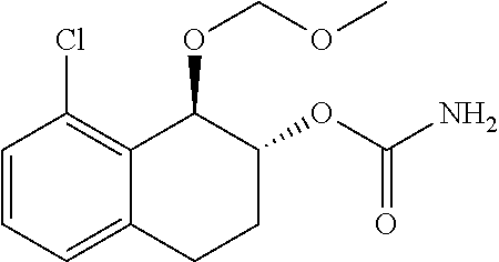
C1=CC=C2C(=C1Cl)C(OCOC)C(OC(N)=O)CC2
